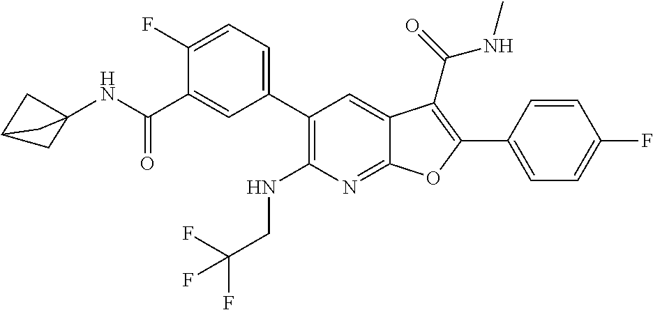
C1=C(C2=C(C(=O)NC)C3=CC(C4=CC=C(F)C(C(NC56CC(C5)C6)=O)=C4)=C(NCC(F)(F)F)N=C3O2)C=CC(F)=C1
